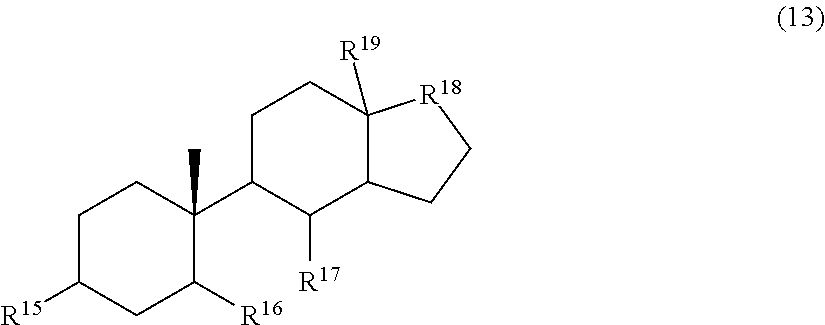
C1C([R15])CC([R16])C(C2C([R17])C3C([R19])(CC2)[R18]CC3)(C)C1
